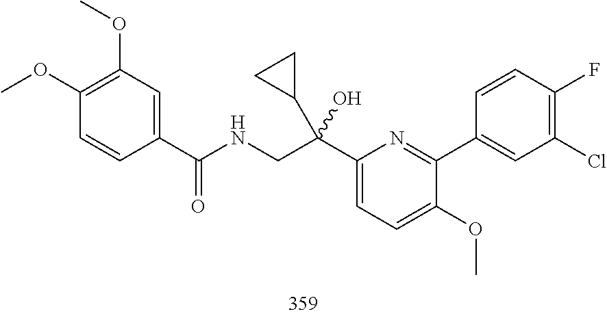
C1(C(CNC(=O)C2=CC(OC)=C(OC)C=C2)(C2CC2)O)=CC=C(OC)C(C2=CC(Cl)=C(F)C=C2)=N1
